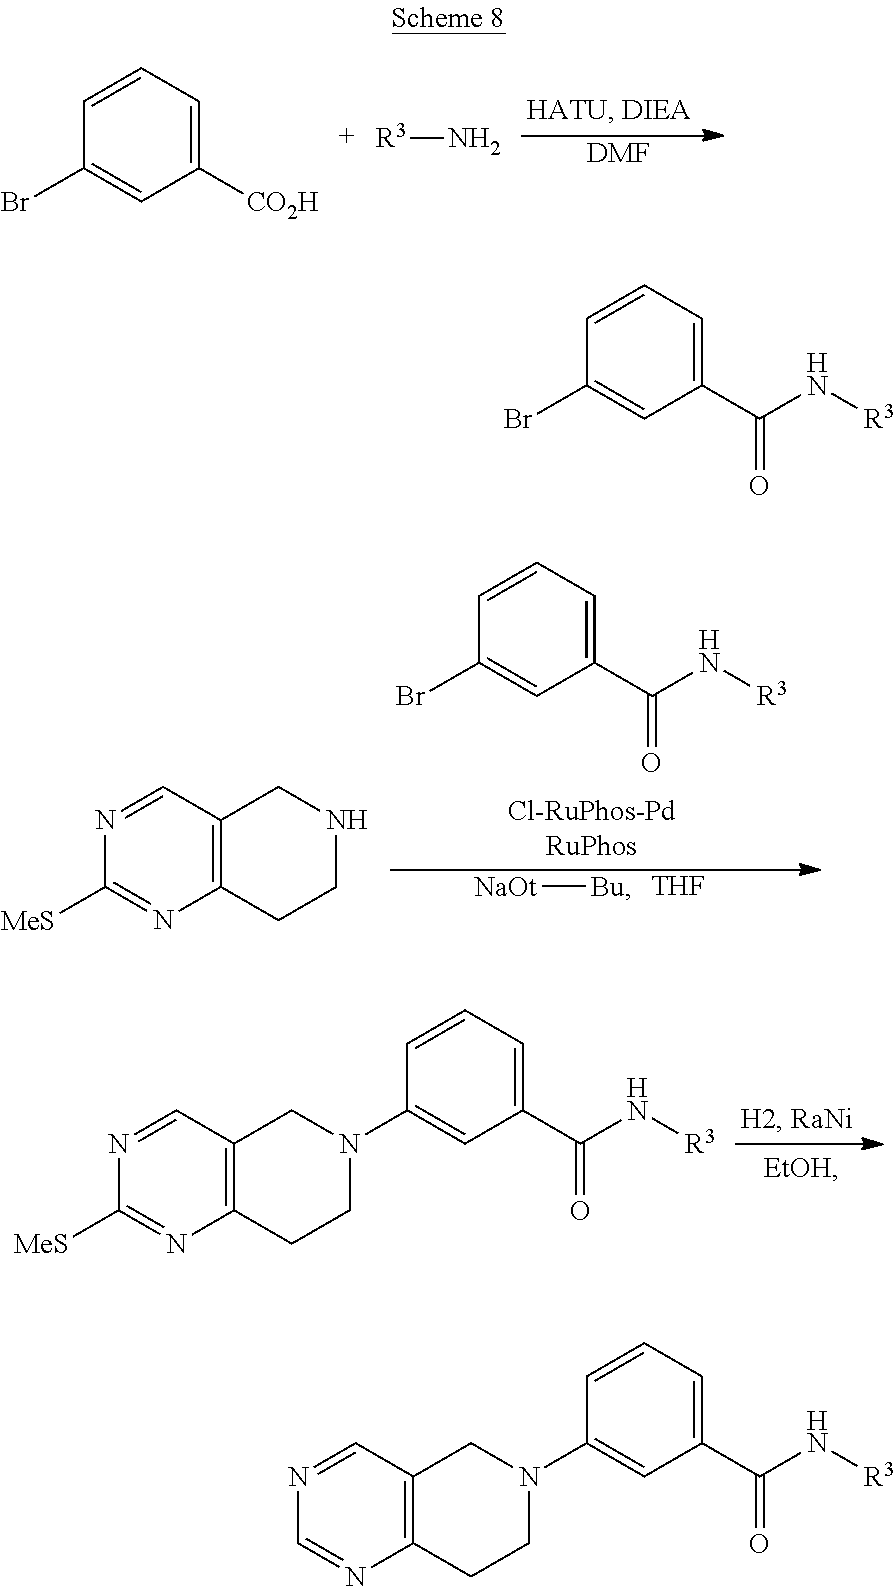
[DMF].C1=CC=C([CO2H])C=C1Br.[R3]N.[NaOt][Bu].[THF].C1=CC=C(C(N[R3])=O)C=C1Br.N1=CC2=C(N=C1[MeS])CCNC2.N1=CC2=C(N=C1[MeS])CCN(C1=CC(C(N[R3])=O)=CC=C1)C2.C1=CC=C(C(N[R3])=O)C=C1Br.N1=CC2=C(N=C1)CCN(C1=CC(C(N[R3])=O)=CC=C1)C2
